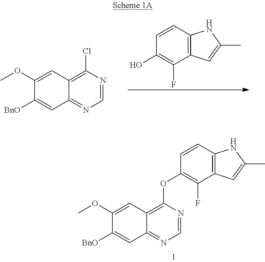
C12=C(C=C(C)N1)C(F)=C(O)C=C2.C1(OC)=CC2=C(Cl)N=CN=C2C=C1[BnO].C1(OC)=CC2=C(OC3=C(F)C4=C(NC(C)=C4)C=C3)N=CN=C2C=C1[BnO]
